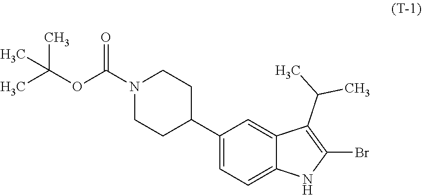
C1(C2CCN(C(OC(C)(C)C)=O)CC2)=CC=C2C(=C1)C(C(C)C)=C(Br)N2
